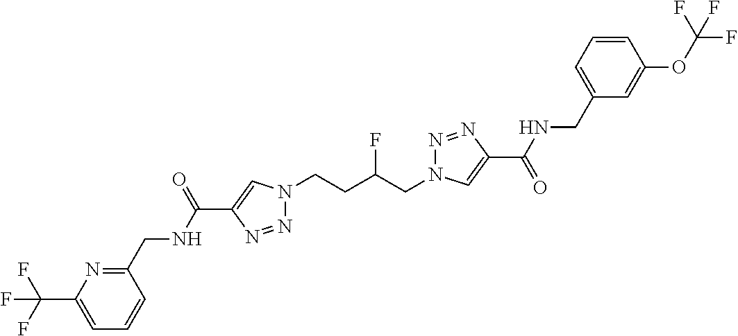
C1(C(NCC2=NC(C(F)(F)F)=CC=C2)=O)=CN(CCC(CN2N=NC(C(=O)NCC3=CC=CC(OC(F)(F)F)=C3)=C2)F)N=N1
